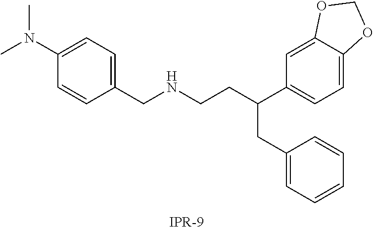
C(CC(C1=CC=C2C(=C1)OCO2)CC1=CC=CC=C1)NCC1=CC=C(N(C)C)C=C1
